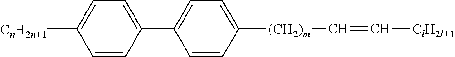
C1=CC(C2=CC=C([(CH2)m]C=C[ClH2l+1])C=C2)=CC=C1[CnH2n+1]
